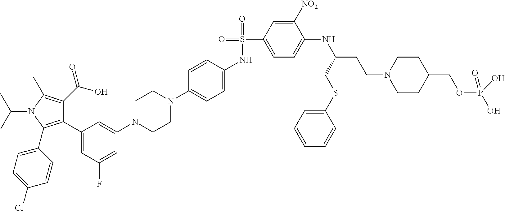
C1(C2=CC(F)=CC(N3CCN(C4=CC=C(NS(=O)(C5=CC=C(NC(CCN6CCC(COP(O)(=O)O)CC6)CSC6=CC=CC=C6)C([NO2])=C5)=O)C=C4)CC3)=C2)=C(C2=CC=C(Cl)C=C2)N(C(C)C)C(C)=C1C(O)=O
